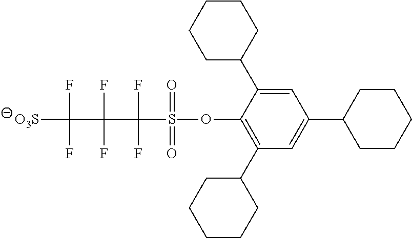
C1=C(C2CCCCC2)C(OS(=O)(=O)C(F)(F)C(F)(F)C(F)(F)[O3S])=C(C2CCCCC2)C=C1C1CCCCC1
